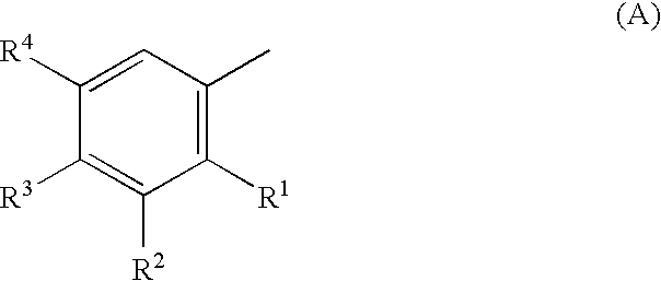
C1([R1])=C(C)C=C([R4])C([R3])=C1[R2]
